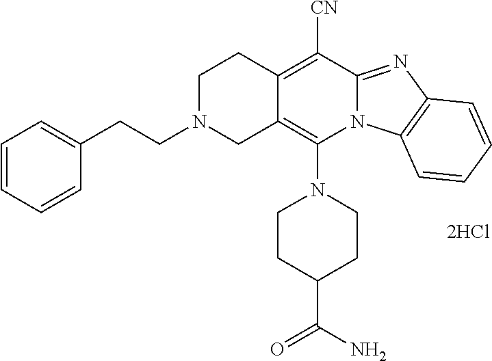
[2HCl].N1(C2=C3C(=C([CN])C4=NC5=C(N24)C=CC=C5)CCN(CCC2=CC=CC=C2)C3)CCC(C(=O)N)CC1
